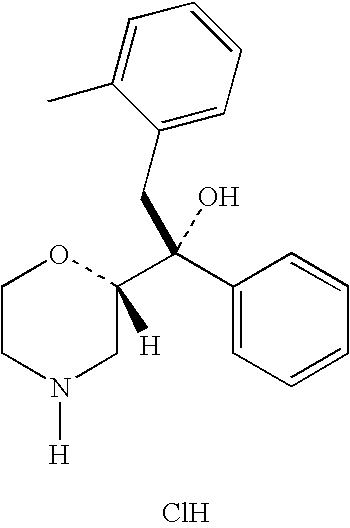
C1CN([H])CC(C(C2=CC=CC=C2)(O)CC2=CC=CC=C2C)([H])O1.Cl
